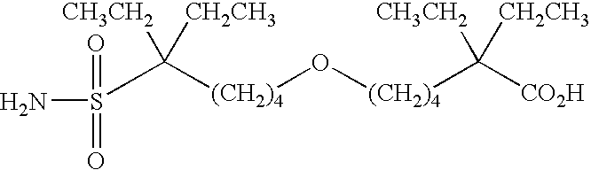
[(CH2)4](O[(CH2)4]C([CH3CH2])([CH2CH3])[CO2H])C([CH3CH2])([CH2CH3])S(N)(=O)=O
